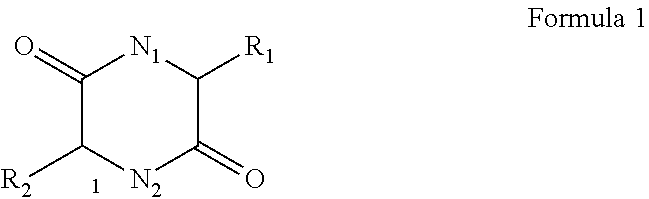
C1(=O)C([R2])[N2]C(=O)C([R1])[N1]1
